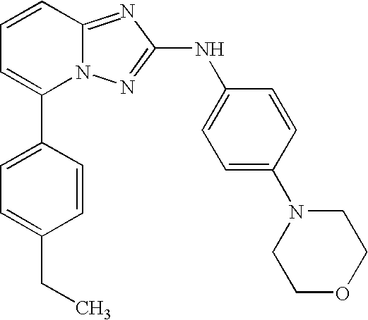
C1(C2=CC=CC3=NC(NC4=CC=C(N5CCOCC5)C=C4)=NN23)=CC=C(CC)C=C1
